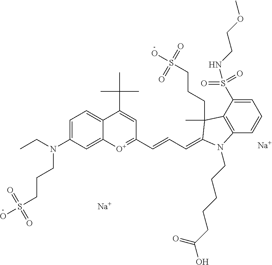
[O+]1=C(C=CC=C2C(C)(CCCS(O)(=O)=O)C3=C(C=CC=C3S(=O)(NCCOC)=O)N2CCCCCC(=O)O)C=C(C(C)(C)C)C2=CC=C(N(CC)CCCS(O)(=O)=O)C=C12.[Na].[Na]
